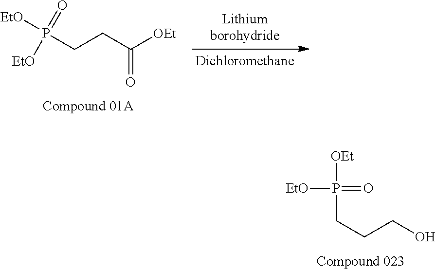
[OEt]P(=O)([EtO])CCCO.C(=O)([OEt])CCP(=O)([EtO])[EtO]
